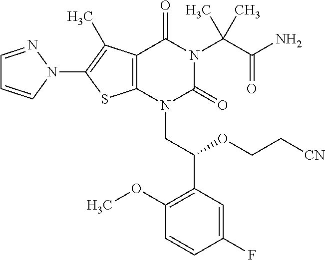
C12=C(C(C)=C(N3C=CC=N3)S1)C(=O)N(C(C(=O)N)(C)C)C(=O)N2CC(C1=C(OC)C=CC(F)=C1)OCC[CN]
